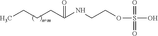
CCCCC(NCCOS(O)(=O)=O)=O
